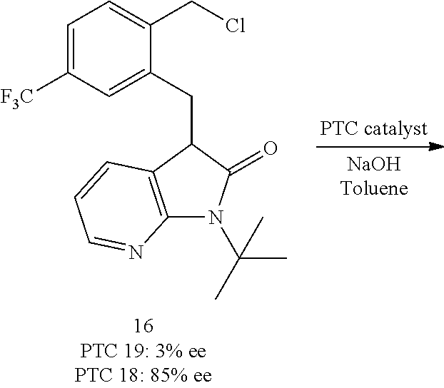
C1=C([F3C])C=C(CC2C3=C(N(C(C)(C)C)C2=O)N=CC=C3)C(CCl)=C1
